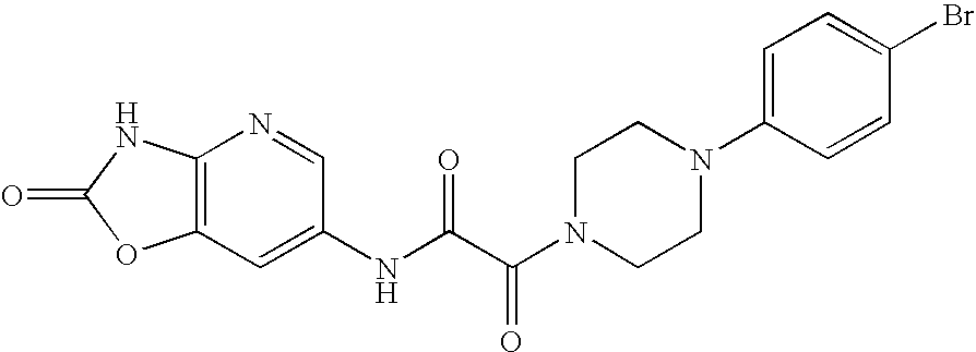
C12=C(C=C(NC(C(N3CCN(C4=CC=C(Br)C=C4)CC3)=O)=O)C=N1)OC(=O)N2
